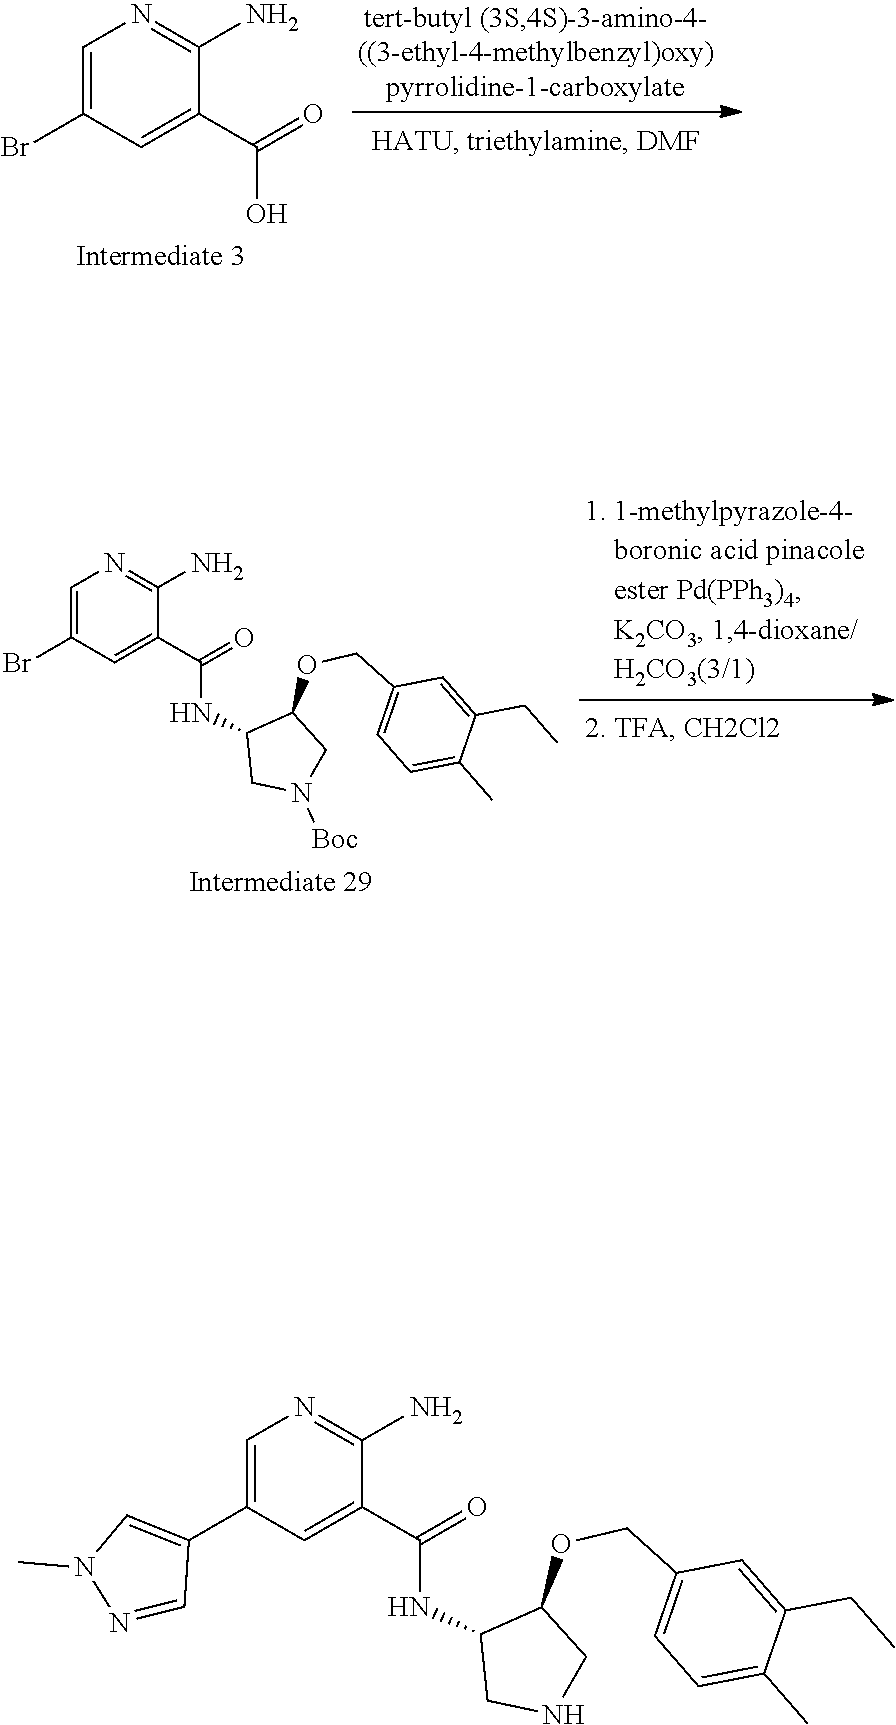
C1(N)=NC=C(Br)C=C1C(O)=O.C1(COC2C(NC(C3=CC(Br)=CN=C3N)=O)CN([Boc])C2)=CC=C(C)C(CC)=C1.C1(COC2C(NC(C3=CC(C4=CN(C)N=C4)=CN=C3N)=O)CNC2)=CC=C(C)C(CC)=C1
